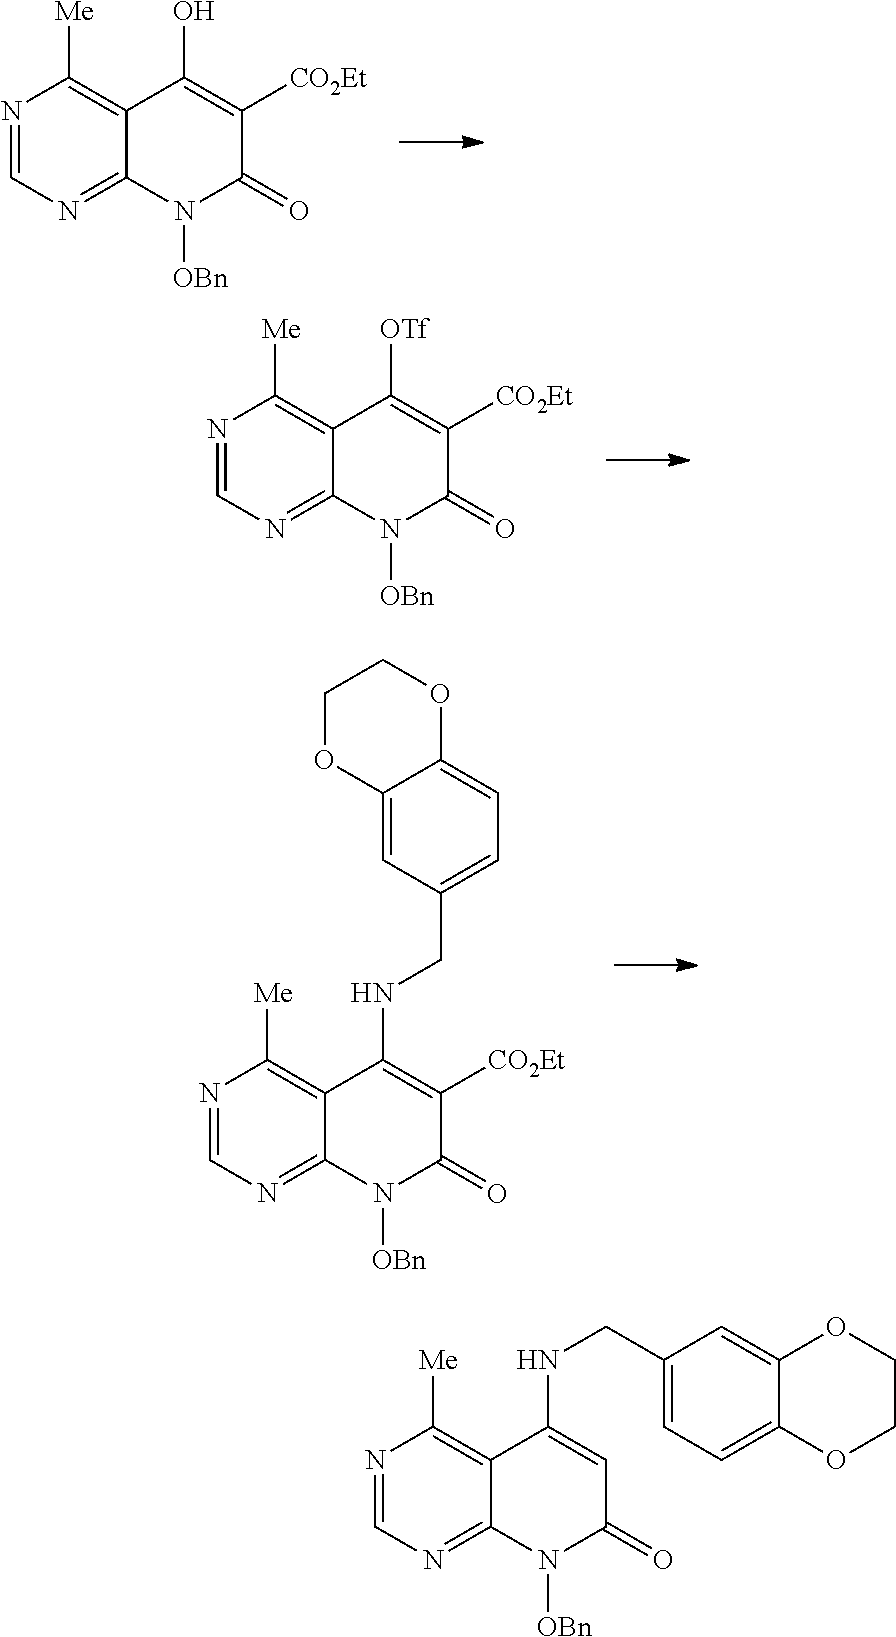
N1=CN=C2C(=C1[Me])C(O)=C([CO2Et])C(=O)N2[OBn].N1=CN=C2C(=C1[Me])C([OTf])=C([CO2Et])C(=O)N2[OBn].N1=CN=C2C(=C1[Me])C(NCC1=CC=C3C(=C1)OCCO3)=C([CO2Et])C(=O)N2[OBn].N1=CN=C2C(=C1[Me])C(NCC1=CC=C3C(=C1)OCCO3)=CC(=O)N2[OBn]
